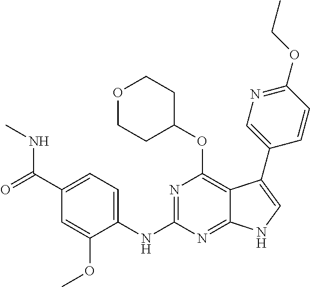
C1(C(=O)NC)=CC=C(NC2=NC(OC3CCOCC3)=C3C(=N2)NC=C3C2=CN=C(OCC)C=C2)C(OC)=C1
